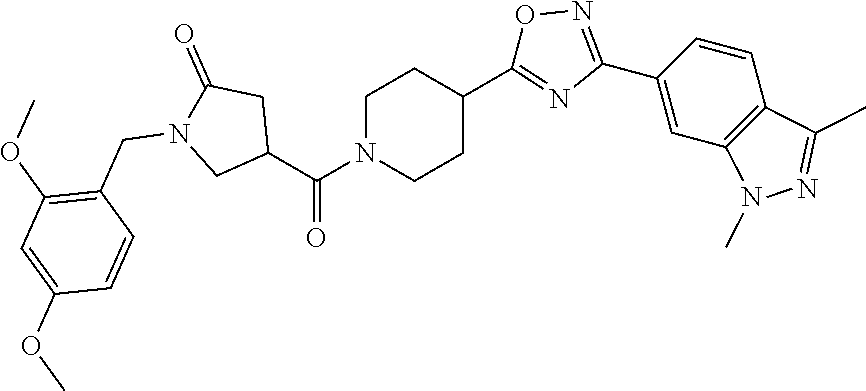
C1(C2=NOC(C3CCN(C(C4CC(=O)N(CC5=C(OC)C=C(OC)C=C5)C4)=O)CC3)=N2)=CC2=C(C=C1)C(C)=NN2C
